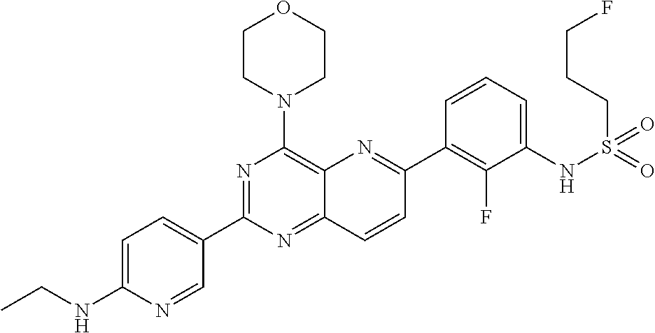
C1=C(NCC)N=CC(C2=NC(N3CCOCC3)=C3C(=N2)C=CC(C2=C(F)C(NS(=O)(=O)CCCF)=CC=C2)=N3)=C1
